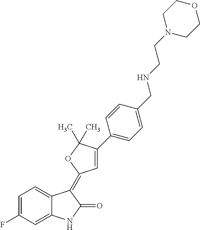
C1=C2C(=CC(F)=C1)NC(=O)C2=C1C=C(C2=CC=C(CNCCN3CCOCC3)C=C2)C(C)(C)O1
